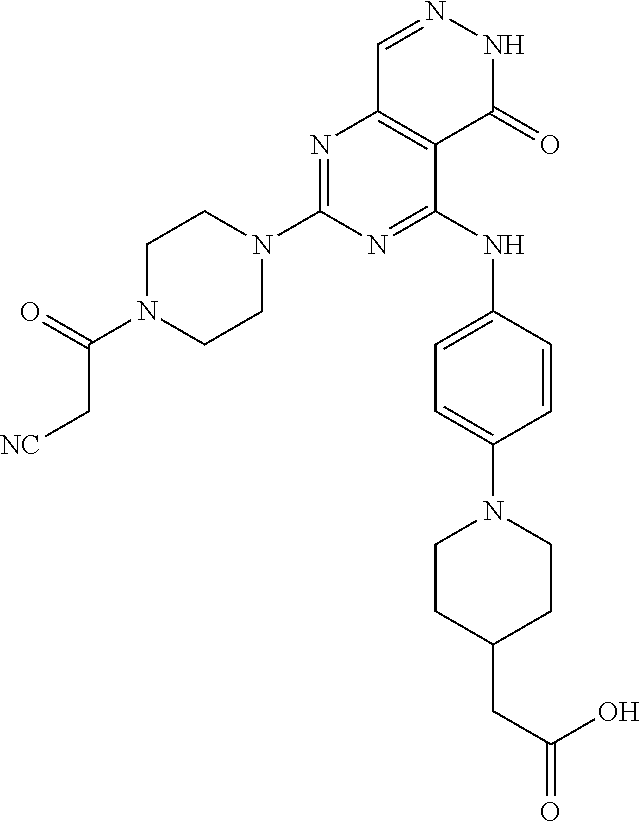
C1N(C2=NC3=C(C(NC4=CC=C(N5CCC(CC(O)=O)CC5)C=C4)=N2)C(=O)NN=C3)CCN(C(=O)C[NC])C1
